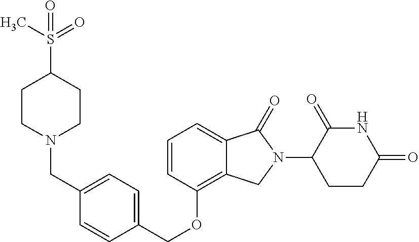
C(OC1=C2C(=CC=C1)C(=O)N(C1C(=O)NC(=O)CC1)C2)C1=CC=C(CN2CCC(S(=O)(=O)C)CC2)C=C1
